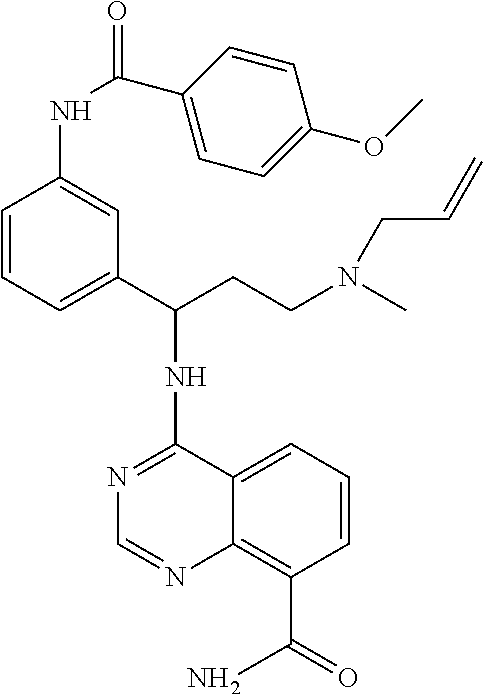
N1=C(NC(CCN(C)CC=C)C2=CC=CC(NC(C3=CC=C(OC)C=C3)=O)=C2)C2=CC=CC(C(=O)N)=C2N=C1
